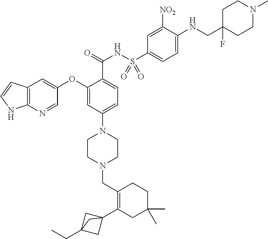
C1=NC2=C(C=C1OC1=CC(N3CCN(CC4=C(C56CC(CC)(C5)C6)CC(C)(C)CC4)CC3)=CC=C1C(NS(C1=CC=C(NCC3(F)CCN(C)CC3)C([NO2])=C1)(=O)=O)=O)C=CN2
